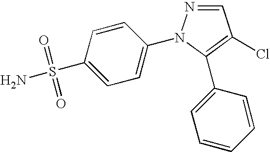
C1(C2=C(Cl)C=NN2C2=CC=C(S(N)(=O)=O)C=C2)=CC=CC=C1
